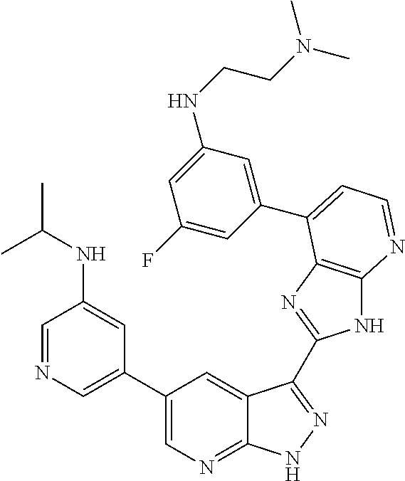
C1=NC=C(C2=CN=C3C(=C2)C(C2=NC4=C(N2)N=CC=C4C2=CC(NCCN(C)C)=CC(F)=C2)=NN3)C=C1NC(C)C
